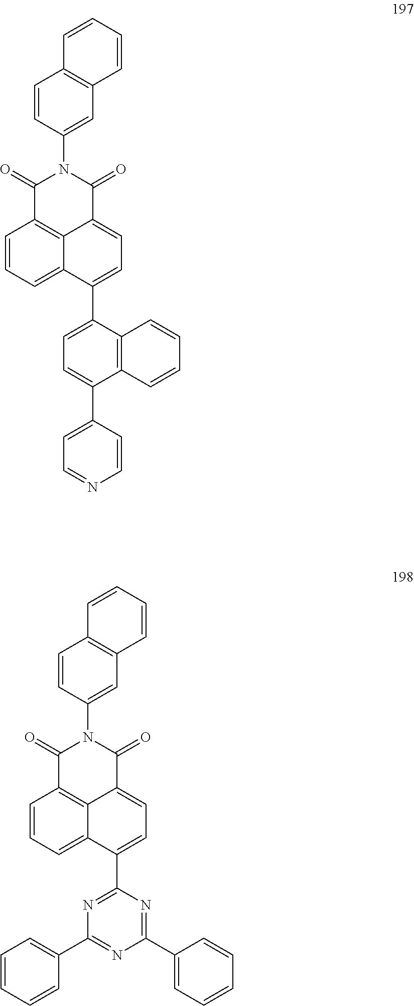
C1=CC=C2C3=C1C(=O)N(C1=CC4=C(C=C1)C=CC=C4)C(=O)C3=CC=C2C1=CC=C(C2=CC=NC=C2)C2=C1C=CC=C2.C1=CC=C2C3=C1C(=O)N(C1=CC4=C(C=C1)C=CC=C4)C(=O)C3=CC=C2C1=NC(C2=CC=CC=C2)=NC(C2=CC=CC=C2)=N1
